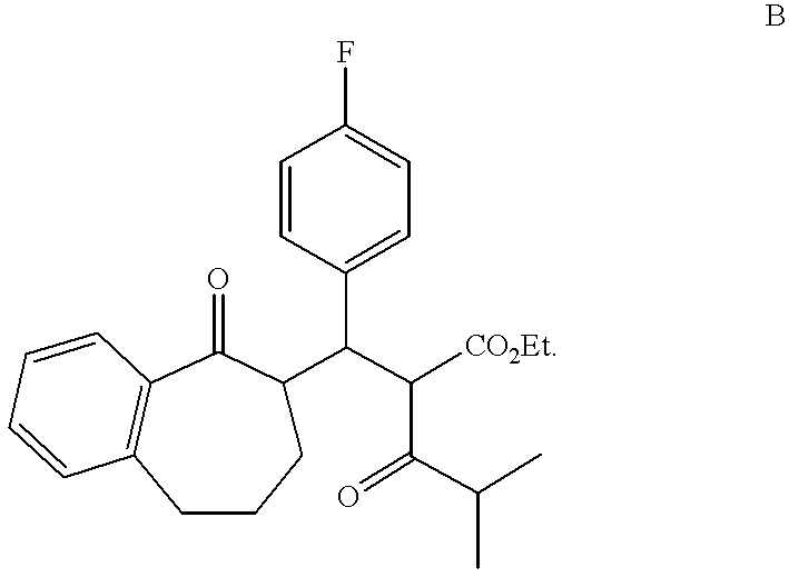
C1CCC(C(C([CO2Et])C(C(C)C)=O)C2=CC=C(F)C=C2)C(=O)C2=C1C=CC=C2
